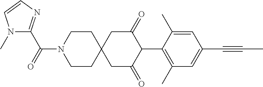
C1CN(C(=O)C2=NC=CN2C)CCC12CC(=O)C(C1=C(C)C=C(C#CC)C=C1C)C(=O)C2
